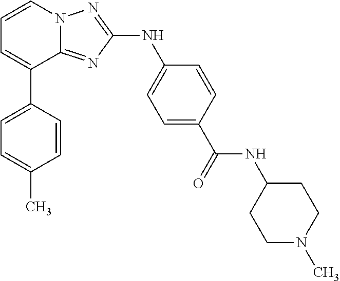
C1=CN2C(=NC(NC3=CC=C(C(=O)NC4CCN(C)CC4)C=C3)=N2)C(C2=CC=C(C)C=C2)=C1
